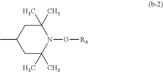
C1(C)(C)CC(C)CC(C)(C)N1O[R4]
